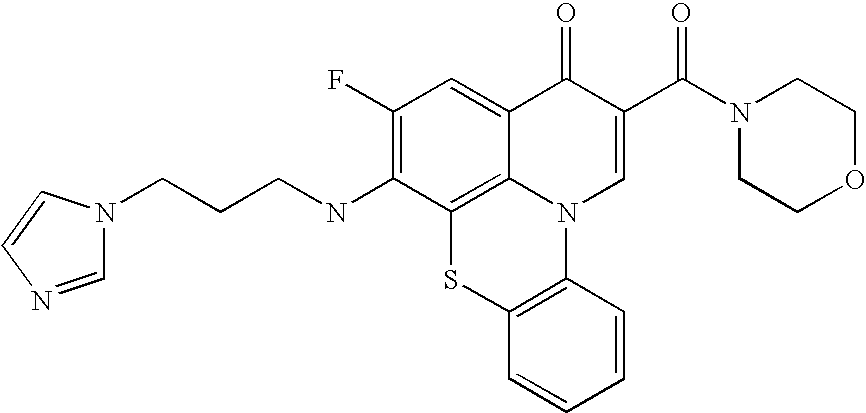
C1(F)=C(NCCCN2C=NC=C2)C2=C3C(=C1)C(=O)C(C(N1CCOCC1)=O)=CN3C1=C(S2)C=CC=C1
